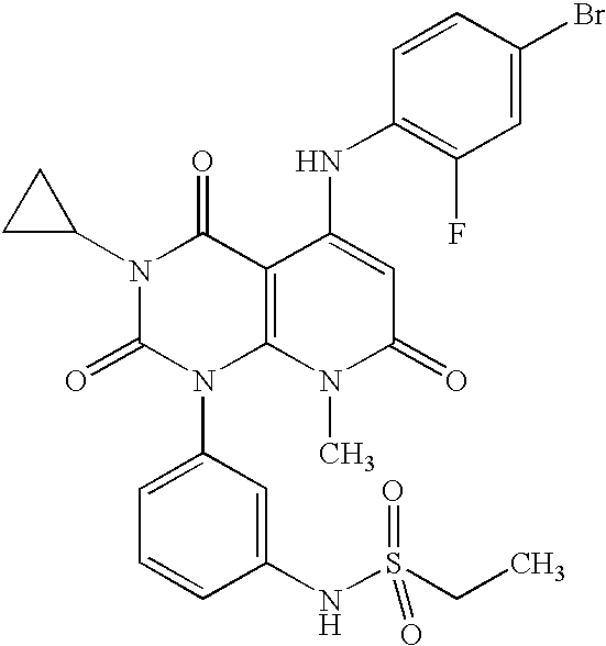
N1(C2CC2)C(=O)N(C2=CC=CC(NS(CC)(=O)=O)=C2)C2=C(C1=O)C(NC1=C(F)C=C(Br)C=C1)=CC(=O)N2C
